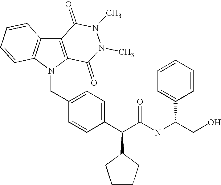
C12=C(N(CC3=CC=C(C(C(NC(CO)C4=CC=CC=C4)=O)C4CCCC4)C=C3)C3=C1C=CC=C3)C(=O)N(C)N(C)C2=O
